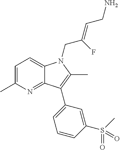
C1=C(C)N=C2C(=C1)N(CC(=CCN)F)C(C)=C2C1=CC=CC(S(=O)(=O)C)=C1
